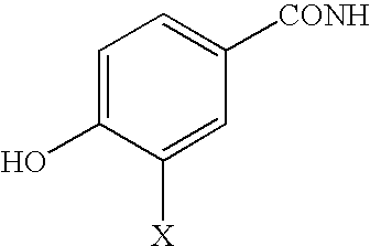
C1=C(O)C([X])=CC([CONH])=C1
